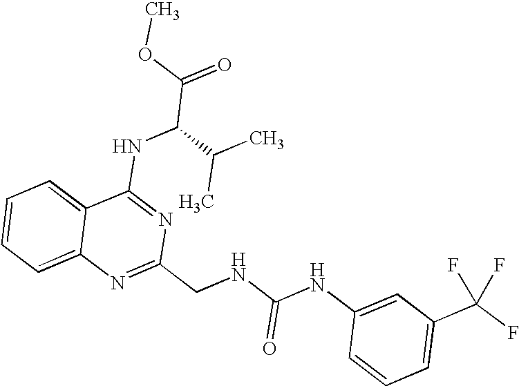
C12=CC=CC=C1N=C(CNC(NC1=CC(C(F)(F)F)=CC=C1)=O)N=C2NC(C(=O)OC)C(C)C
